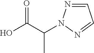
OC(C(C)N1N=CC=N1)=O
